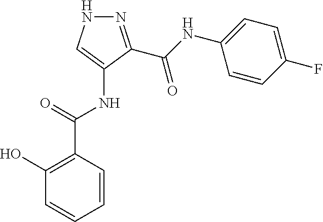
N1=C(C(NC2=CC=C(F)C=C2)=O)C(NC(C2=C(O)C=CC=C2)=O)=CN1
